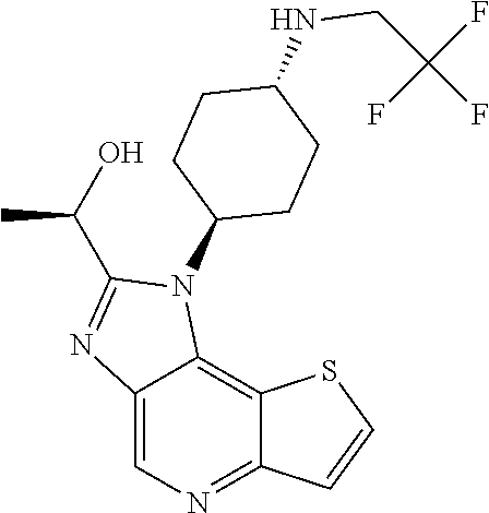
C12=CN=C3C(=C1N(C1CCC(NCC(F)(F)F)CC1)C(C(O)C)=N2)SC=C3
